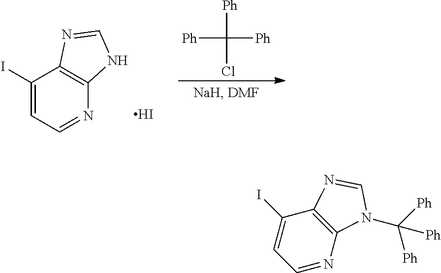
I.C1(I)=CC=NC2=C1N=CN2.[Ph]C(Cl)([Ph])[Ph].C1(I)=CC=NC2=C1N=CN2C([Ph])([Ph])[Ph]
